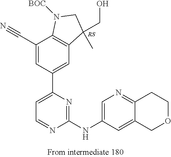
[RS].C1(C#N)=CC(C2=CC=NC(NC3=CN=C4C(=C3)COCC4)=N2)=CC2=C1N([BOC])CC2(CO)C
